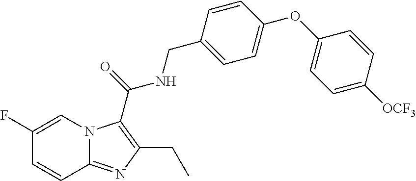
C1(F)=CN2C(=NC(CC)=C2C(NCC2=CC=C(OC3=CC=C([OCF3])C=C3)C=C2)=O)C=C1
